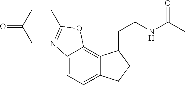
C12=CC=C3C(=C1OC(CCC(=O)C)=N2)C(CCNC(C)=O)CC3
